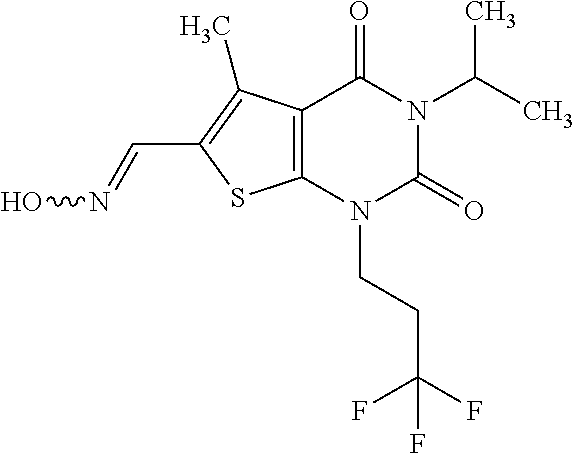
C12=C(N(CCC(F)(F)F)C(=O)N(C(C)C)C1=O)SC(C=NO)=C2C
